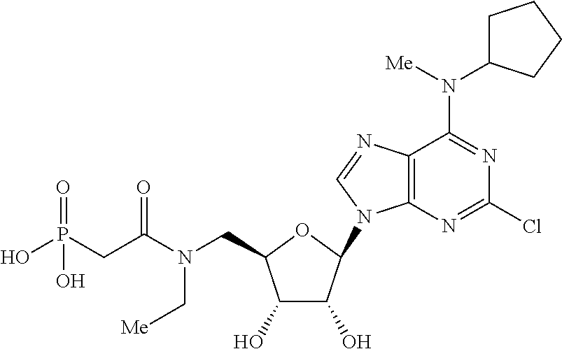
C12=C(N=C(Cl)N=C1N(C1CCCC1)[Me])N(C1C(O)C(O)C(CN(C(CP(O)(=O)O)=O)C[Me])O1)C=N2
